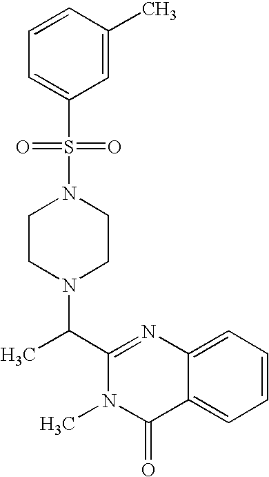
N1(S(=O)(C2=CC=CC(C)=C2)=O)CCN(C(C2=NC3=CC=CC=C3C(=O)N2C)C)CC1
